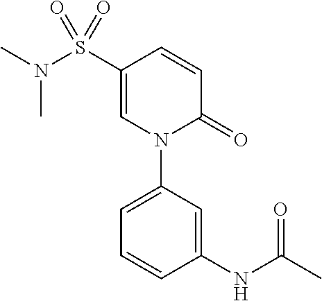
C1=C(S(N(C)C)(=O)=O)C=CC(=O)N1C1=CC=CC(NC(C)=O)=C1
